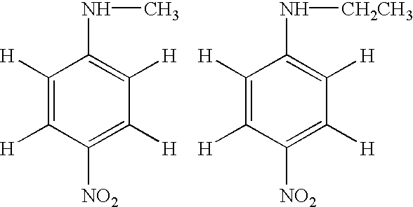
C1([H])=C([H])C([NO2])=C([H])C([H])=C1NC.C1([H])=C([H])C([NO2])=C([H])C([H])=C1N[CH2CH3]
